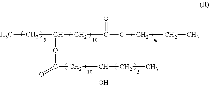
CCC(CC(OCCC)=O)OC(=O)CC(CC)O
